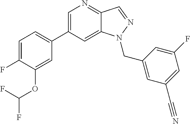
C1=C(C2=CC=C(F)C(OC(F)F)=C2)C=C2C(=N1)C=NN2CC1=CC(C#N)=CC(F)=C1
